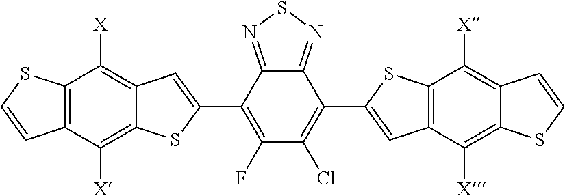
C12=NSN=C1C(C1=CC3=C([X])C4=C(C([X])=C3S1)C=CS4)=C(F)C(Cl)=C2C1=CC2=C(S1)C([X])=C1C(=C2[X])SC=C1
